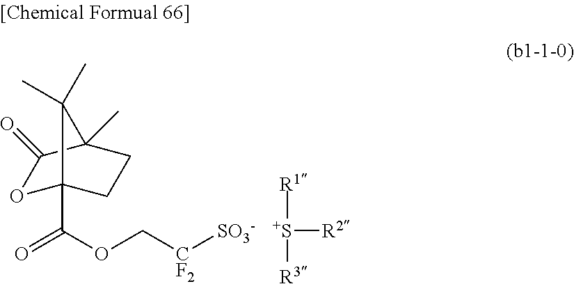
O1C2(C(OC[CF2][SO3-])=O)CCC(C)(C1=O)C2(C)C.[S+]([R2])([R1])[R3]
